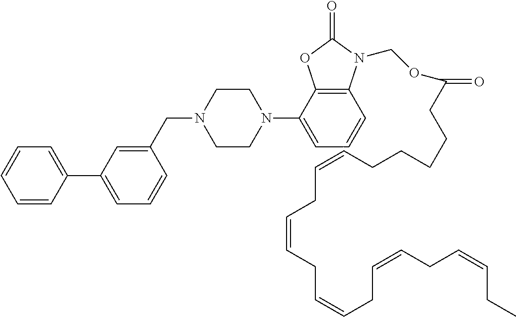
C1=CC(C2=CC=CC(CN3CCN(C4=CC=CC5=C4OC(=O)N5COC(=O)CCCCCC=CCC=CCC=CCC=CCC=CCC)CC3)=C2)=CC=C1
